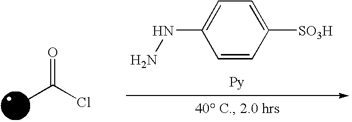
O=C(Cl)C.C1([SO3H])=CC=C(NN)C=C1
